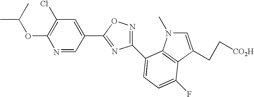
N1=CC(C2=NC(C3=CC=C(F)C4=C3N(C)C=C4CC[CO2H])=NO2)=CC(Cl)=C1OC(C)C
